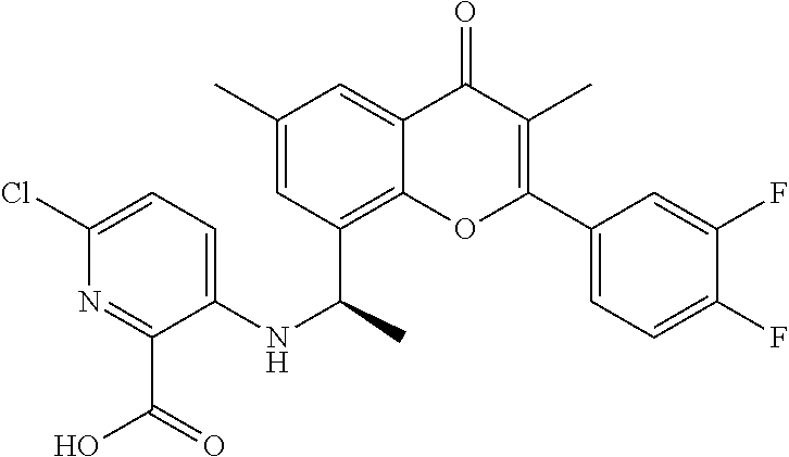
C12=C(C(NC3=CC=C(Cl)N=C3C(O)=O)C)C=C(C)C=C1C(=O)C(C)=C(C1=CC=C(F)C(F)=C1)O2
